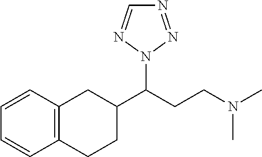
C12=C(CCC(C(CCN(C)C)N3N=NC=N3)C1)C=CC=C2
